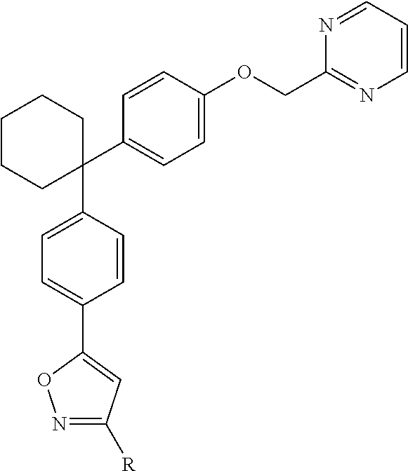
C1(C2=CC=C(OCC3=NC=CC=N3)C=C2)(C2=CC=C(C3=CC([R])=NO3)C=C2)CCCCC1
